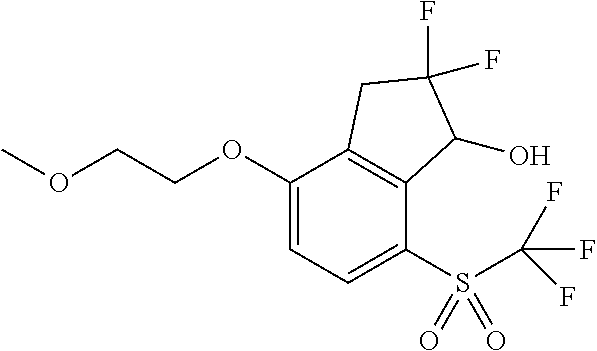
C1(OCCOC)=CC=C(S(C(F)(F)F)(=O)=O)C2=C1CC(F)(F)C2O
